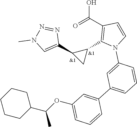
C1(C2=C(C(O)=O)C=CN2C2=CC(C3=CC(OC(C4CCCCC4)C)=CC=C3)=CC=C2)C(C2=CN(C)N=N2)C1
